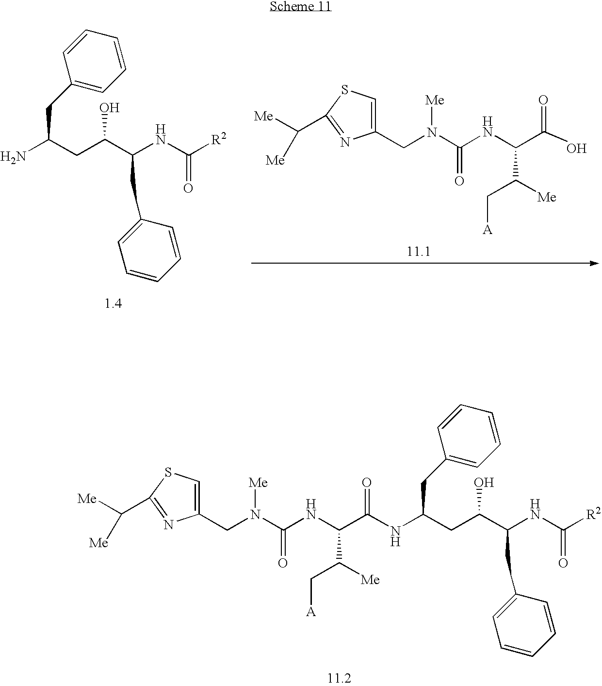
OC(C(NC(N([Me])CC1=CSC(C([Me])[Me])=N1)=O)C([Me])C[A])=O.C1(CC(N)CC(C(NC([R2])=O)CC2=CC=CC=C2)O)=CC=CC=C1.C(C(NC(C(NC(N([Me])CC1=CSC(C([Me])[Me])=N1)=O)C([Me])C[A])=O)CC(C(NC([R2])=O)CC1=CC=CC=C1)O)C1=CC=CC=C1
